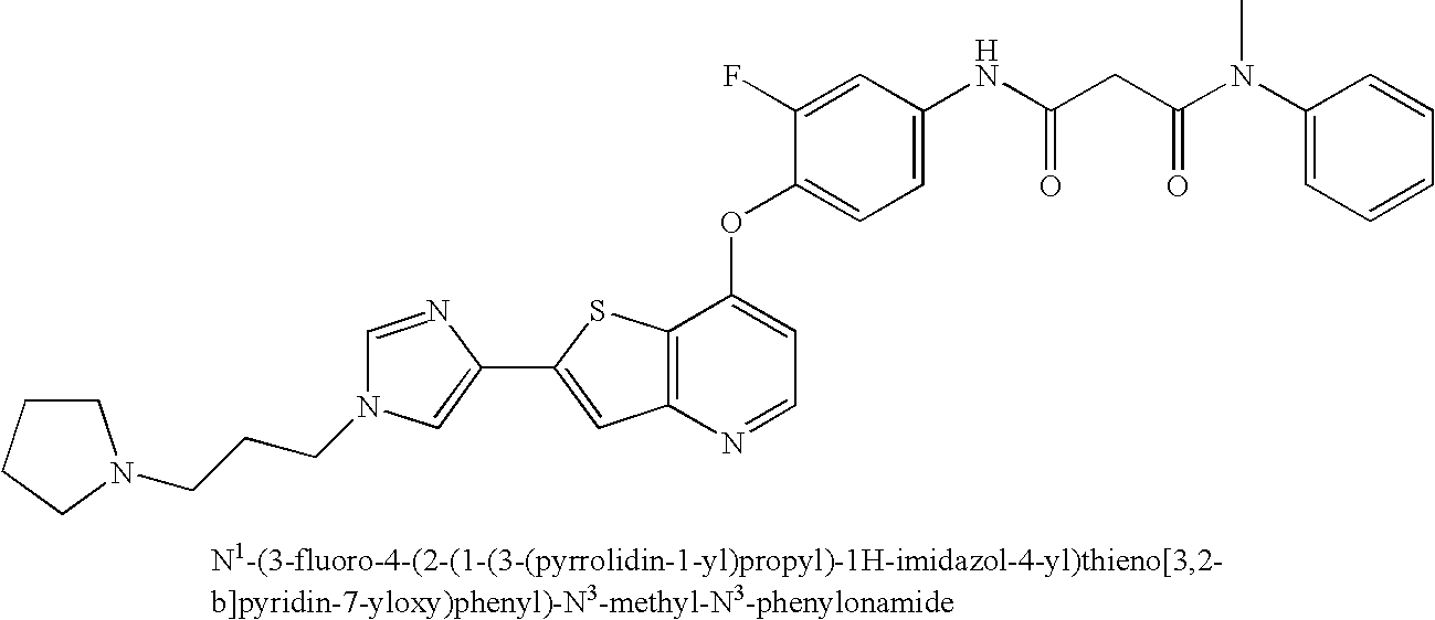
C12=C(N=CC=C1OC1=CC=C(NC(=O)CC(N(C3=CC=CC=C3)C)=O)C=C1F)C=C(C1=CN(CCCN3CCCC3)C=N1)S2
